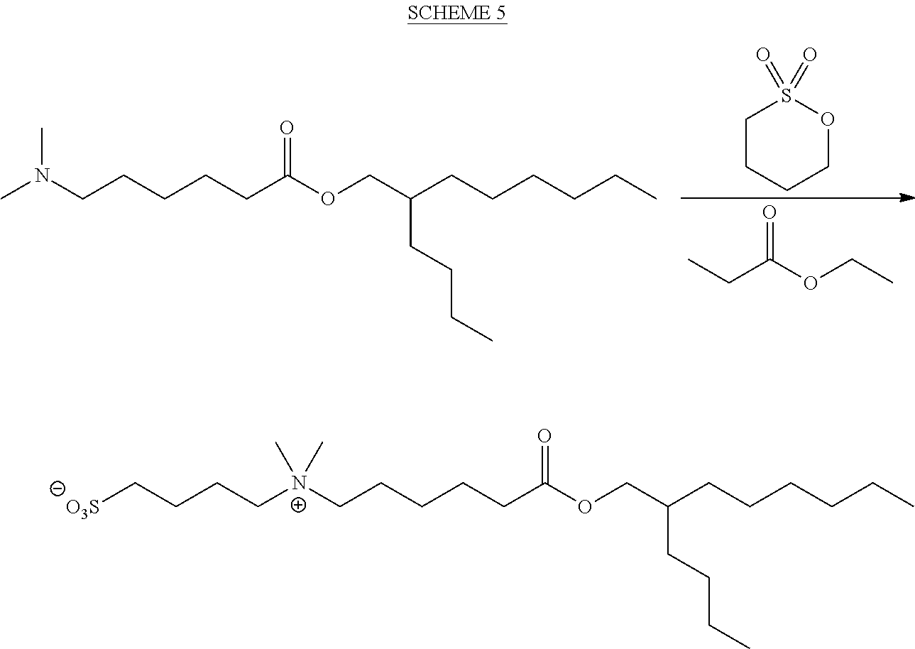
C([N+](CCCCCC(OCC(CCCCCC)CCCC)=O)(C)C)CCC[O3S].CN(CCCCCC(OCC(CCCCCC)CCCC)=O)C.C1CCCOS1(=O)=O.O=C(OCC)CC
